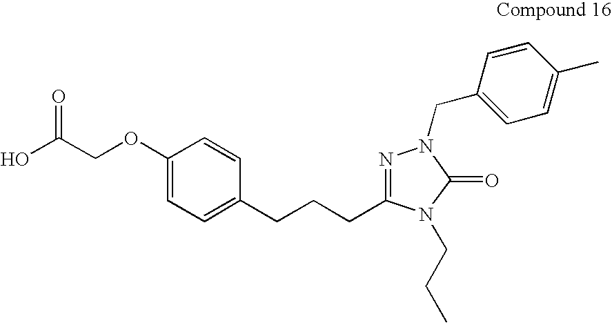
C1(OCC(O)=O)=CC=C(CCCC2=NN(CC3=CC=C(C)C=C3)C(=O)N2CCC)C=C1
